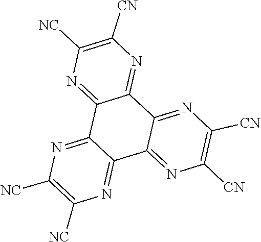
C1([NC])=C([NC])N=C2C3=NC([CN])=C([CN])N=C3C3=NC([CN])=C([NC])N=C3C2=N1
